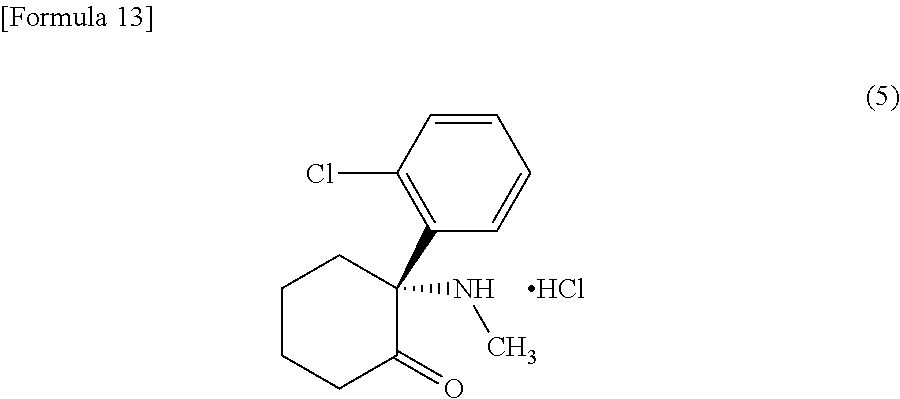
C1=CC(C2(NC)C(=O)CCCC2)=C(Cl)C=C1.Cl
